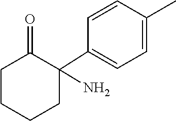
C1(C2(N)C(=O)CCCC2)=CC=C(C)C=C1
